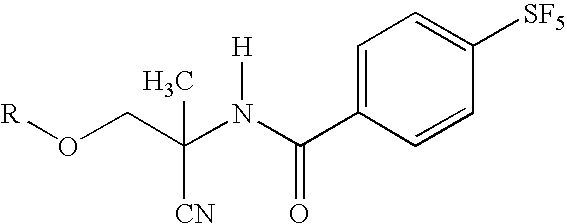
[R]OCC(N(C(C1=CC=C([SF5])C=C1)=O)[H])([CN])C
